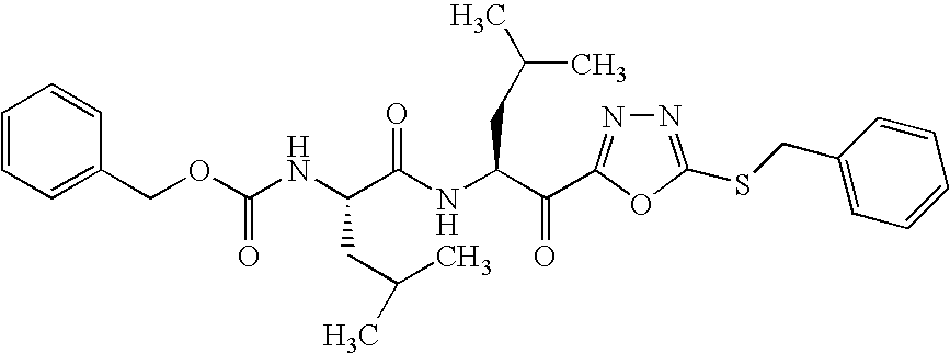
N(C(OCC1=CC=CC=C1)=O)C(C(NC(C(=O)C1=NN=C(SCC2=CC=CC=C2)O1)CC(C)C)=O)CC(C)C
